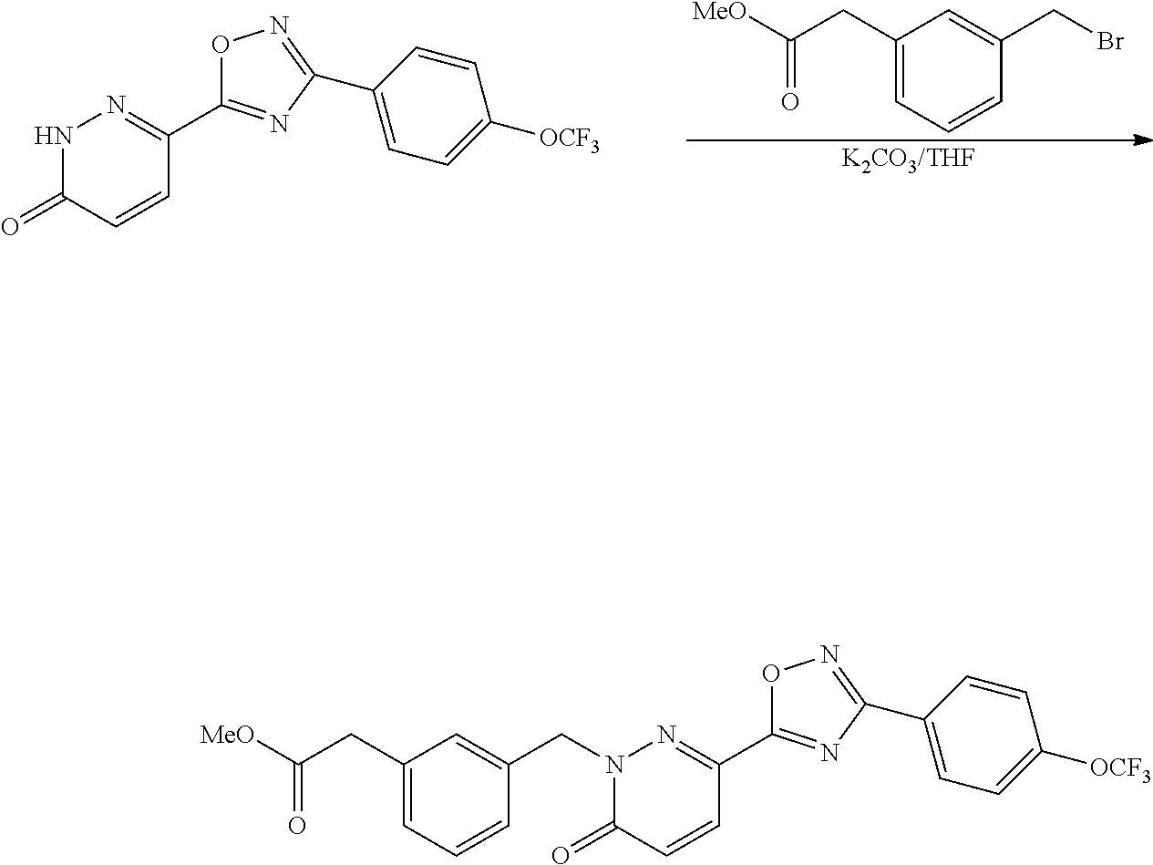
C1=CC(C2=NOC(C3=NNC(=O)C=C3)=N2)=CC=C1[OCF3].C1(CC([MeO])=O)=CC=CC(CBr)=C1.[K2CO3/THF].C1=CC(C2=NOC(C3=NN(CC4=CC(CC([MeO])=O)=CC=C4)C(=O)C=C3)=N2)=CC=C1[OCF3]
